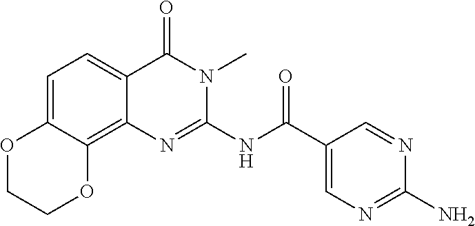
C1=C2C(=C3C(=C1)C(=O)N(C)C(NC(C1=CN=C(N)N=C1)=O)=N3)OCCO2
